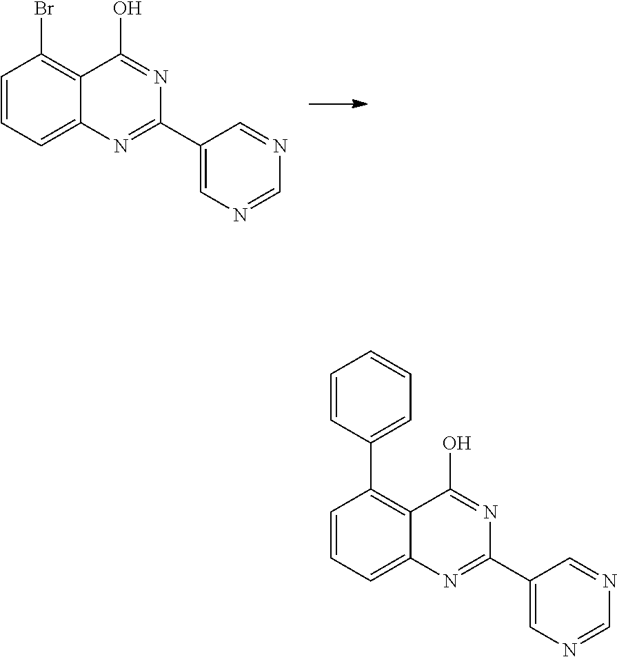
C1=CC=C2C(=C1Br)C(O)=NC(C1=CN=CN=C1)=N2.C1=CC=C2C(=C1C1=CC=CC=C1)C(O)=NC(C1=CN=CN=C1)=N2
